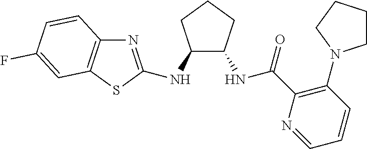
N1=C(NC2C(NC(C3=C(N4CCCC4)C=CC=N3)=O)CCC2)SC2=C1C=CC(F)=C2
